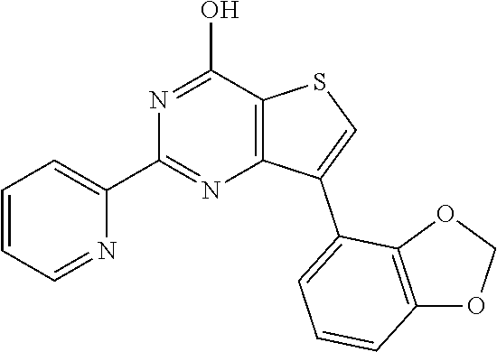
C12=C(C(O)=NC(C3=CC=CC=N3)=N1)SC=C2C1=CC=CC2=C1OCO2
